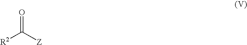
O=C([Z])[R2]
